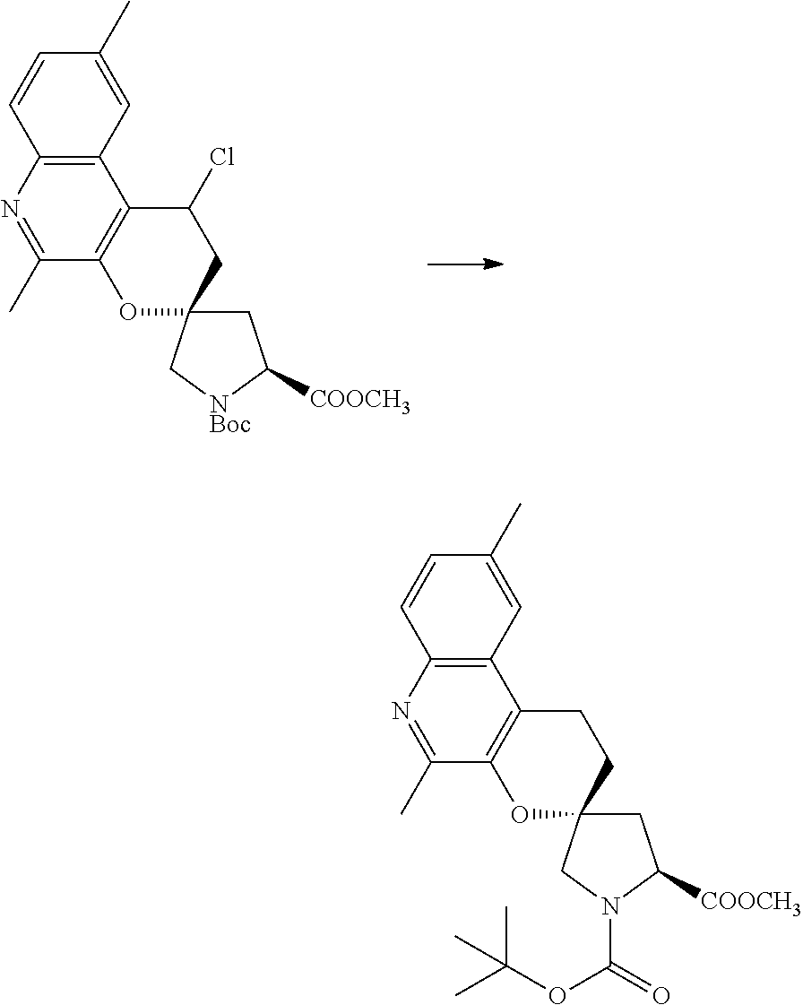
C1C2(C[NBoc]C1[COOCH3])CC(Cl)C1=C(O2)C(C)=NC2=C1C=C(C)C=C2.C1C2(CN(C(=O)OC(C)(C)C)C1[COOCH3])CCC1=C(O2)C(C)=NC2=C1C=C(C)C=C2
